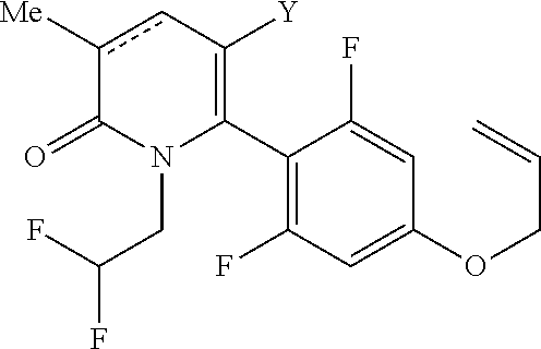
C1(C2=C([Y])cc([Me])C(=O)N2CC(F)F)=C(F)C=C(OCC=C)C=C1F
